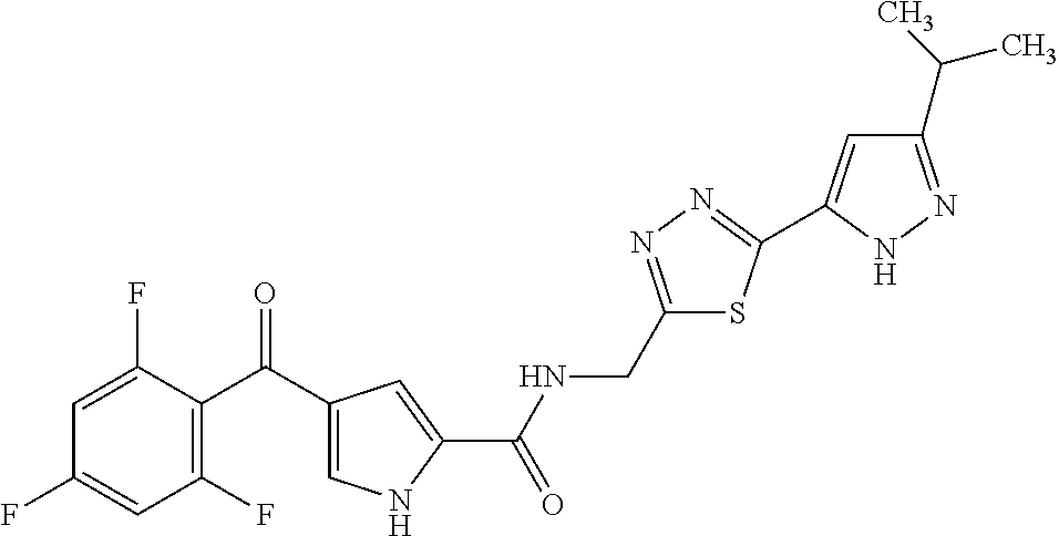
C1=C(F)C(C(C2=CNC(C(NCC3=NN=C(C4=CC(C(C)C)=NN4)S3)=O)=C2)=O)=C(F)C=C1F
